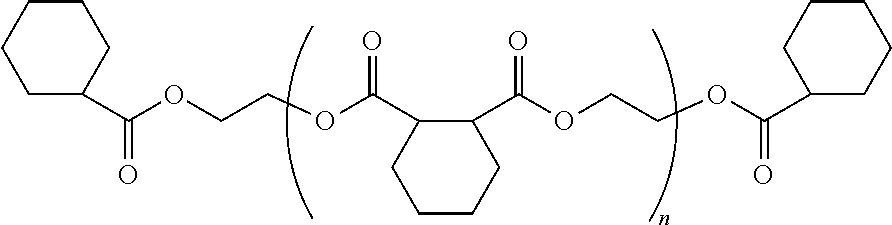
C1C(C(OCCOC(C2CCCCC2C(OCCOC(=O)C2CCCCC2)=O)=O)=O)CCCC1
